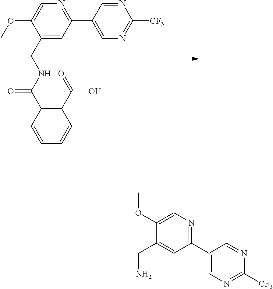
C1=CC=CC(C(=O)O)=C1C(NCC1=CC(C2=CN=C([CF3])N=C2)=NC=C1OC)=O.C1(C2=NC=C(OC)C(CN)=C2)=CN=C([CF3])N=C1
